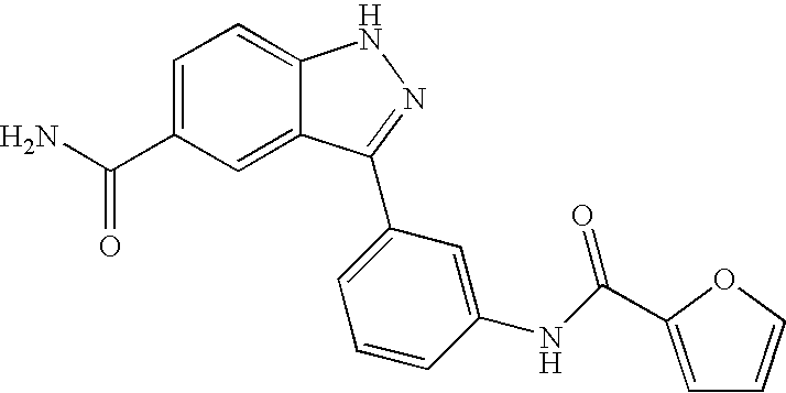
C1=C(C(N)=O)C=C2C(=C1)NN=C2C1=CC=CC(NC(=O)C2=CC=CO2)=C1
